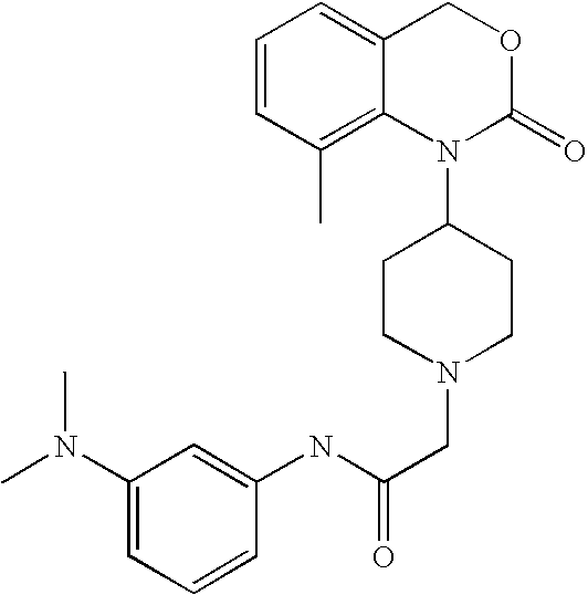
N(C(CN1CCC(N2C(=O)OCC3=CC=CC(C)=C23)CC1)=O)C1=CC(N(C)C)=CC=C1
